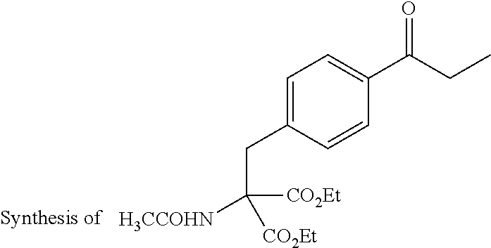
C1=C(CC([H3CCOHN])([CO2Et])[CO2Et])C=CC(C(CC)=O)=C1
